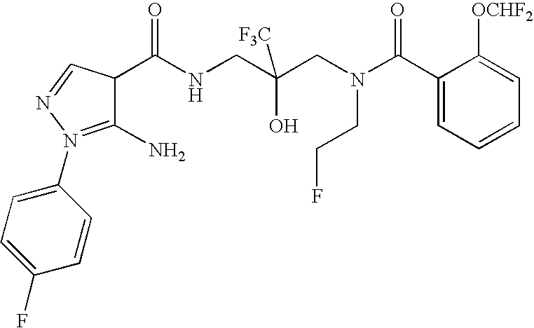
C1(C(NCC(CN(C(C2=CC=CC=C2[OCHF2])=O)CCF)(O)[F3C])=O)C(N)=N(C2=CC=C(F)C=C2)N=C1
